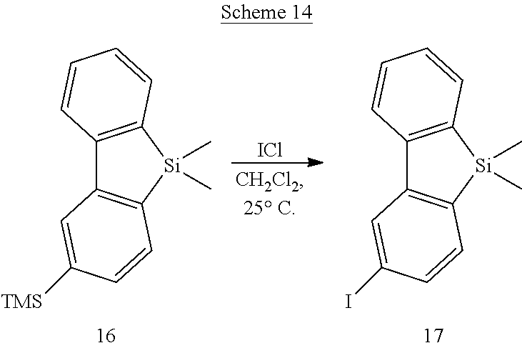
[ICl].C12=C([Si](C)(C)C3=C1C=C([TMS])C=C3)C=CC=C2.C12=C([Si](C)(C)C3=C1C=C(I)C=C3)C=CC=C2
